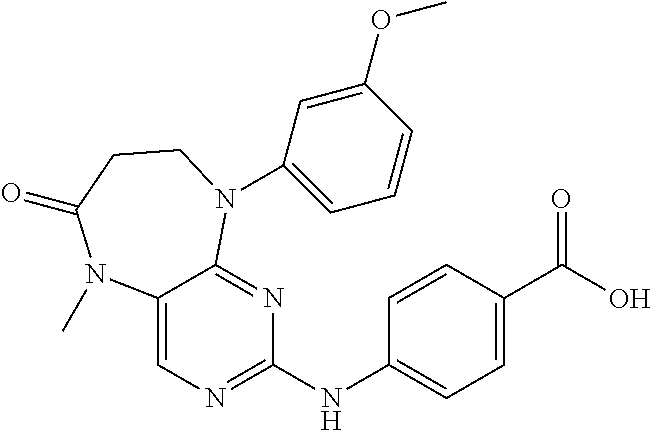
C12=CN=C(NC3=CC=C(C(O)=O)C=C3)N=C1N(C1=CC=CC(OC)=C1)CCC(=O)N2C
